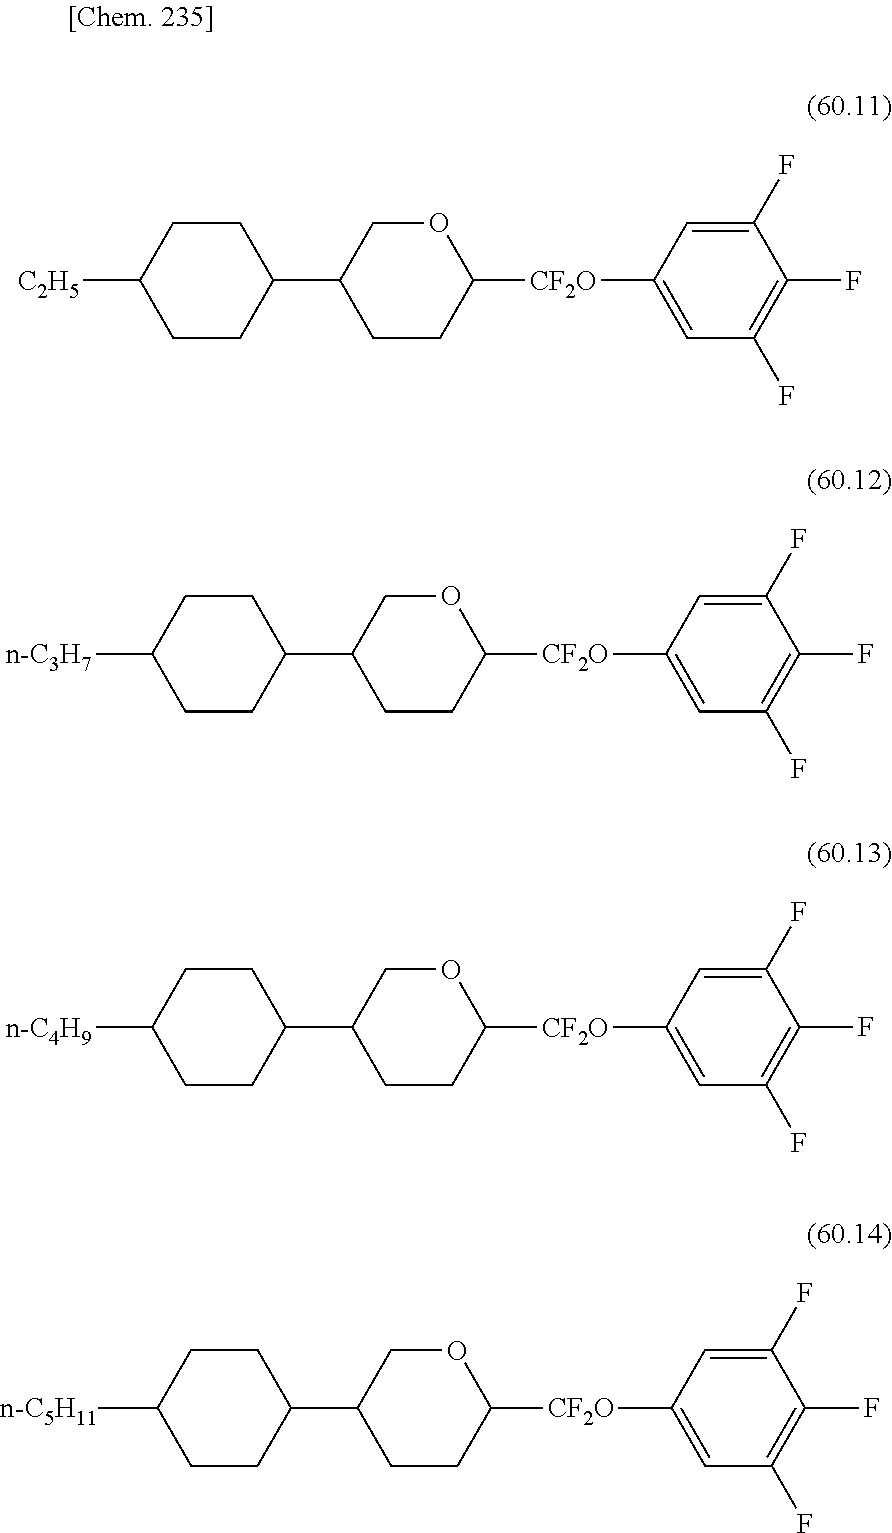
C1CC(C2COC([CF2O]C3=CC(F)=C(F)C(F)=C3)CC2)CCC1[C2H5].C1CC(C2COC([CF2O]C3=CC(F)=C(F)C(F)=C3)CC2)CCC1[n-C3H7].C1CC(C2COC([CF2O]C3=CC(F)=C(F)C(F)=C3)CC2)CCC1[n-C4H9].C1CC(C2COC([CF2O]C3=CC(F)=C(F)C(F)=C3)CC2)CCC1[n-C5H11]
